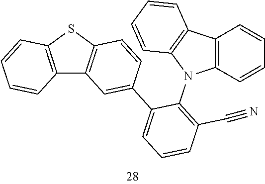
C12=C(SC3=C1C=C(C1=CC=CC(C#N)=C1N1C4=C(C=CC=C4)C4=C1C=CC=C4)C=C3)C=CC=C2
